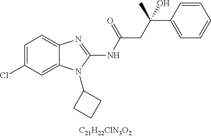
C1=C(Cl)C=C2C(=C1)N=C(NC(CC(C)(C1=CC=CC=C1)O)=O)N2C1CCC1
